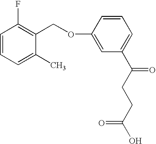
C1=C(OCC2=C(F)C=CC=C2C)C=CC=C1C(CCC(O)=O)=O
